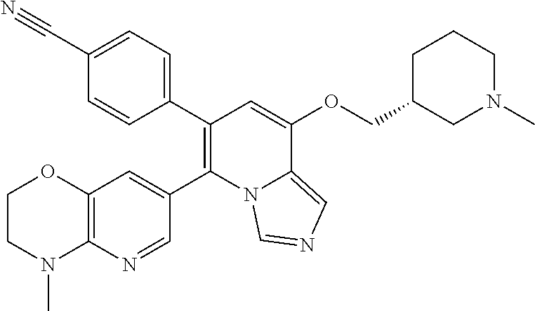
C12=C(N=CC(C3=C(C4=CC=C(C#N)C=C4)C=C(OCC4CN(C)CCC4)C4=CN=CN34)=C1)N(C)CCO2
